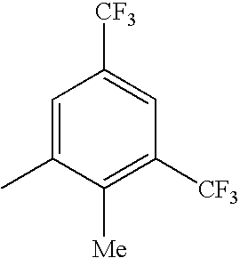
C1=C(C)C([Me])=C([CF3])C=C1[CF3]
